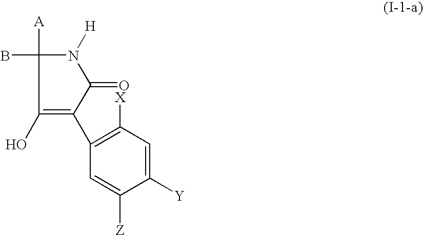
C1([X])=C(C2=C(O)C([A])(B)N([H])C2=O)C=C([Z])C([Y])=C1
